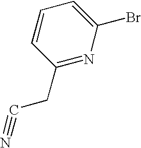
C1(CC#N)=NC(Br)=CC=C1
